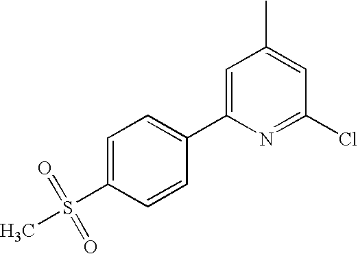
C1=C(C2=CC=C(S(=O)(=O)C)C=C2)N=C(Cl)C=C1C
